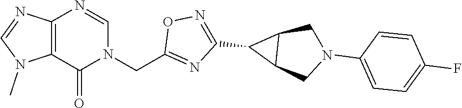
C12=C(C(=O)N(CC3=NC(C4C5C4CN(C4=CC=C(F)C=C4)C5)=NO3)C=N1)N(C)C=N2
